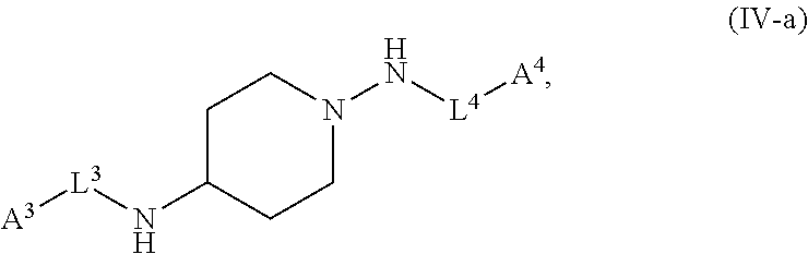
C1C(N[L3][A3])CCN(N[L4][A4])C1
